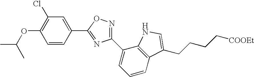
CC(OC1=C(Cl)C=C(C2=NC(C3=CC=CC4=C3NC=C4CCCC[COOEt])=NO2)C=C1)C
